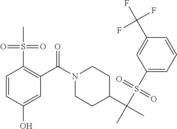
C1=CC(O)=CC(C(N2CCC(C(C)(S(C3=CC=CC(C(F)(F)F)=C3)(=O)=O)C)CC2)=O)=C1S(C)(=O)=O
